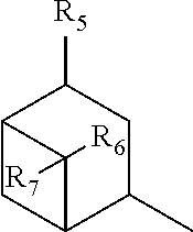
C1C2C(C)CC([R5])C1C2([R6])[R7]
